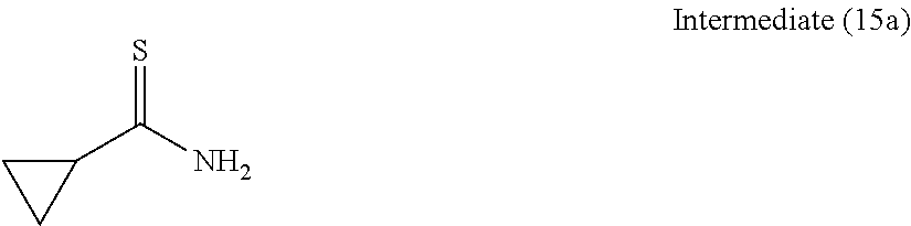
S=C(N)C1CC1
